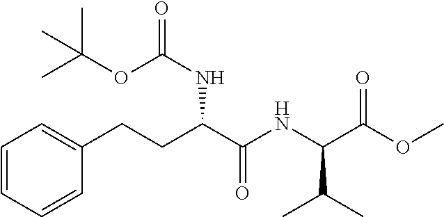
C1=CC=CC(CCC(C(NC(C(OC)=O)C(C)C)=O)NC(=O)OC(C)(C)C)=C1
